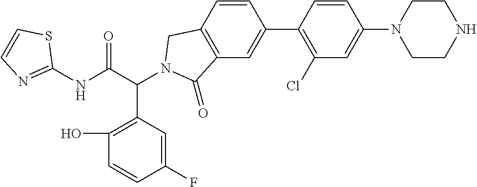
C1(NC(C(C2=C(O)C=CC(F)=C2)N2CC3=C(C=C(C4=C(Cl)C=C(N5CCNCC5)C=C4)C=C3)C2=O)=O)=NC=CS1
